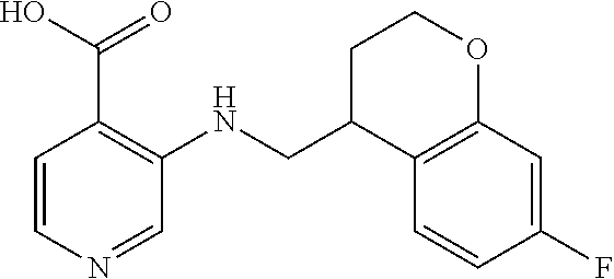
C12=C(C=C(F)C=C1)OCCC2CNC1=C(C(O)=O)C=CN=C1
